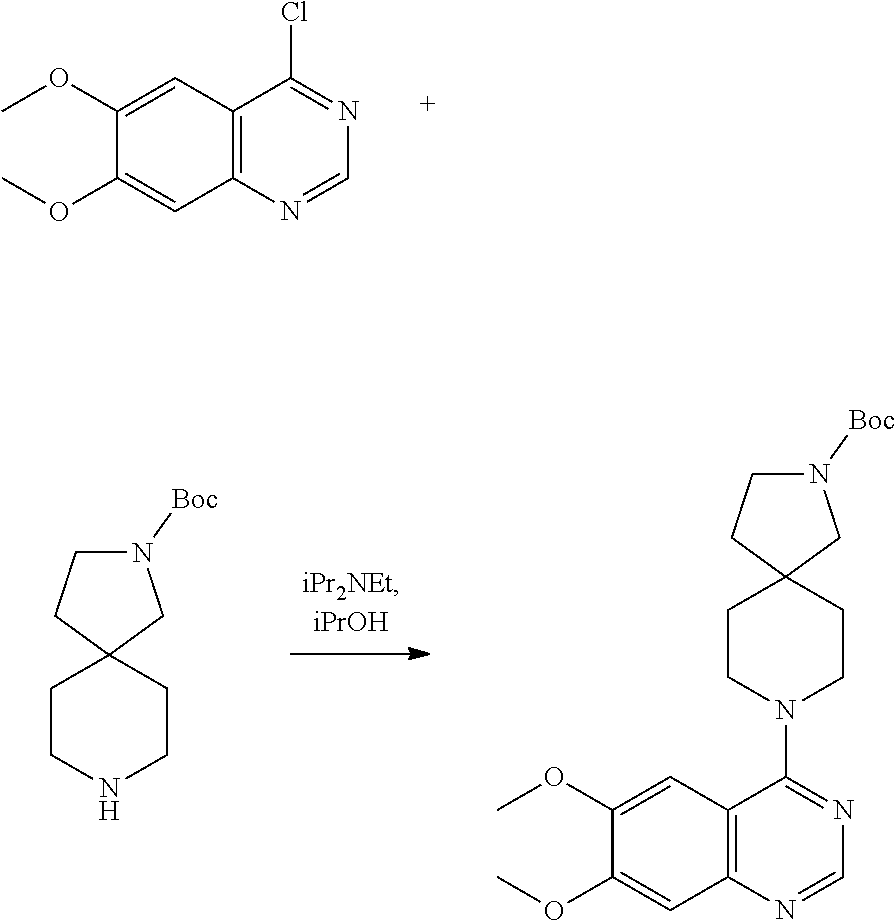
C12=C(N=CN=C1Cl)C=C(OC)C(OC)=C2.C1CNCCC12CN([Boc])CC2.C12=C(N=CN=C1N1CCC3(CC1)CN([Boc])CC3)C=C(OC)C(OC)=C2
